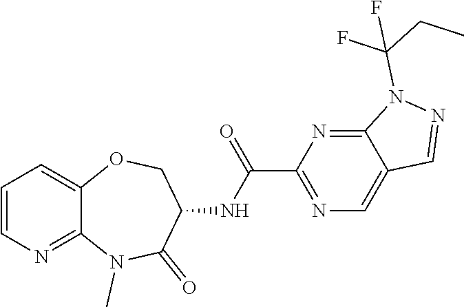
C1(C(=O)NC2COC3=CC=CN=C3N(C)C2=O)=NC=C2C(=N1)N(C(CC)(F)F)N=C2
